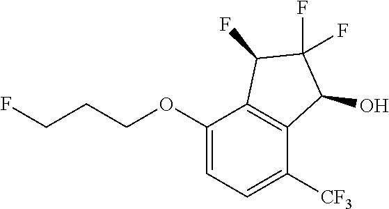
C1(OCCCF)=CC=C([CF3])C2=C1C(F)C(F)(F)C2O
